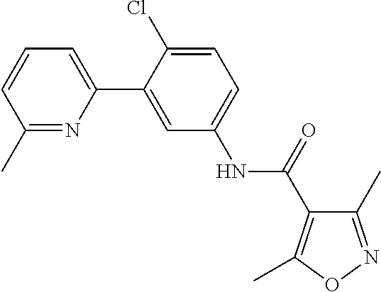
C1=C(C2=CC(NC(C3=C(C)ON=C3C)=O)=CC=C2Cl)N=C(C)C=C1
